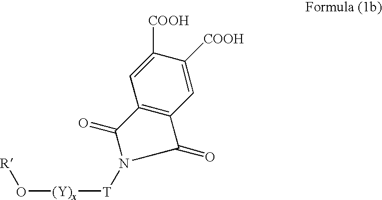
C12=C(C(=O)N([T][(Y)x]O[R])C1=O)C=C([COOH])C([COOH])=C2
